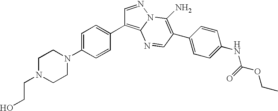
OCCN1CCN(C2=CC=C(C3=C4N(N=C3)C(N)=C(C3=CC=C(NC(=O)OCC)C=C3)C=N4)C=C2)CC1
